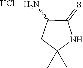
C1(N)CC(C)(C)NC1=S.Cl
